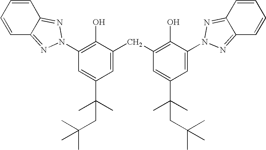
C1=CC2=NN(C3=C(O)C(CC4=C(O)C(N5N=C6C=CC=CC6=N5)=CC(C(CC(C)(C)C)(C)C)=C4)=CC(C(CC(C)(C)C)(C)C)=C3)N=C2C=C1
